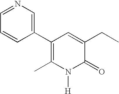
C1(C2=C(C)N([H])C(=O)C(CC)=C2)=CN=CC=C1
